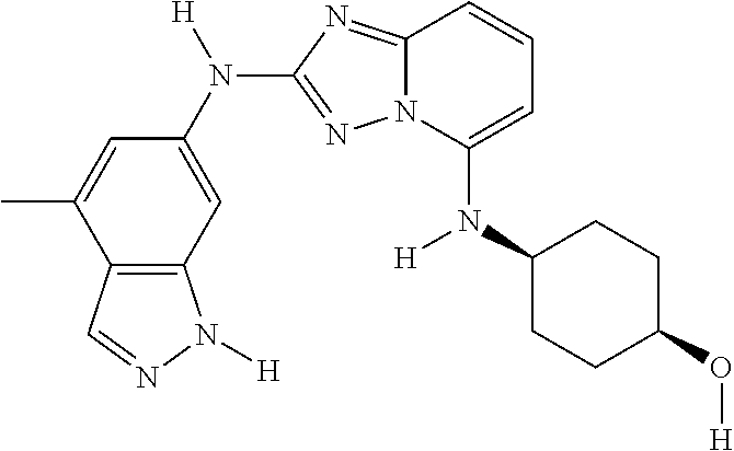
C1(N(C2=CC=CC3=NC(N(C4=CC5=C(C(C)=C4)C=NN5[H])[H])=NN23)[H])CCC(O[H])CC1
